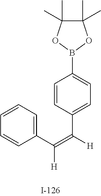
C1=CC=C(C([H])=C(C2=CC=C(B3OC(C)(C)C(C)(C)O3)C=C2)[H])C=C1
